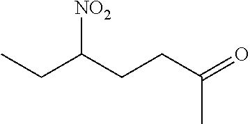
CCC(CCC(=O)C)[NO2]
